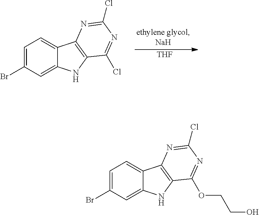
C1=C(Br)C=C2C(=C1)C1=C(N2)C(Cl)=NC(Cl)=N1.[THF].C1=C(Br)C=C2C(=C1)C1=C(N2)C(OCCO)=NC(Cl)=N1
